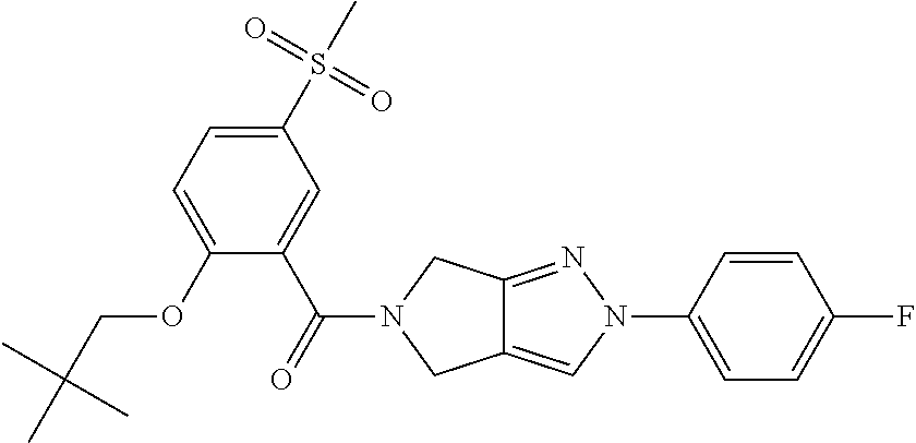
C1(S(C)(=O)=O)=CC=C(OCC(C)(C)C)C(C(=O)N2CC3=CN(C4=CC=C(F)C=C4)N=C3C2)=C1
